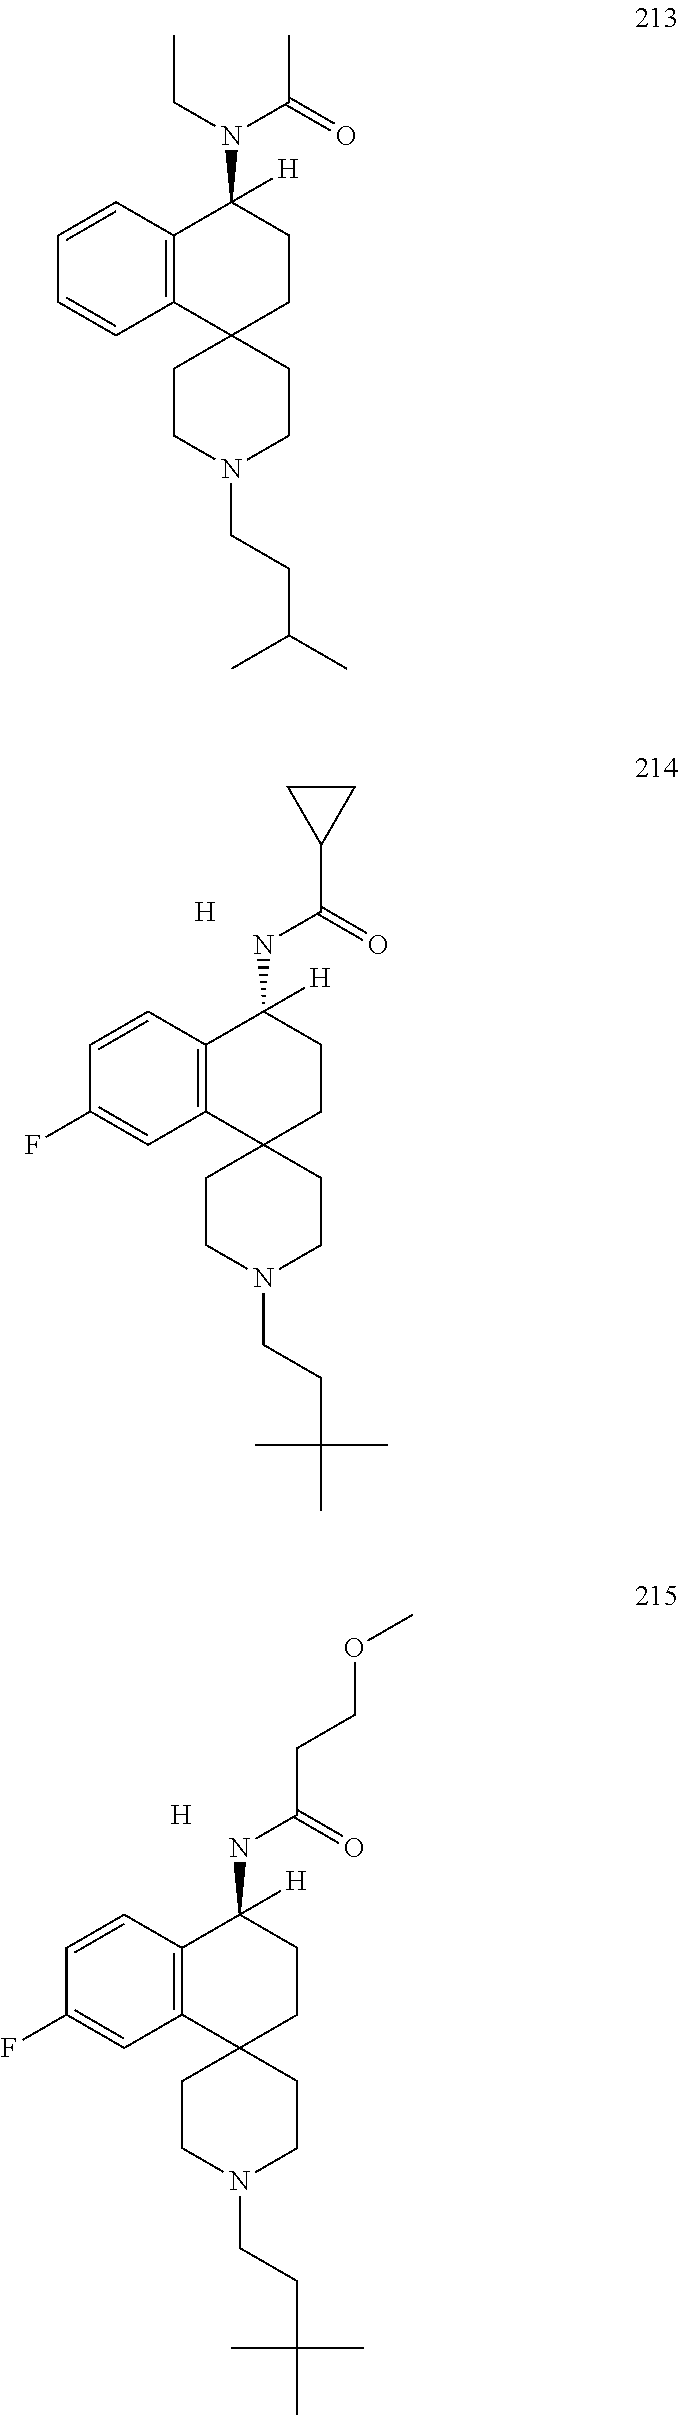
C12(CCN(CCC(C)(C)C)CC1)CCC(NC(=O)C1CC1)([H])C1=C2C=C(F)C=C1.[H].[H].C12(CCN(CCC(C)(C)C)CC1)CCC(NC(=O)CCOC)([H])C1=C2C=C(F)C=C1.C12(CCN(CCC(C)C)CC1)CCC(N(C(=O)C)CC)([H])C1=C2C=CC=C1
